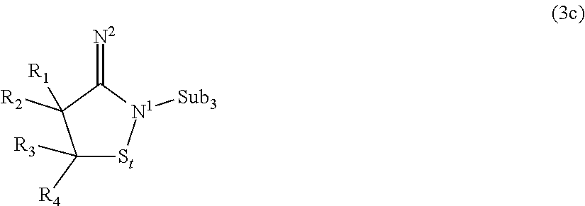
C1([R4])([R3])[St][N1]([Sub3])C(=[N2])C1([R2])[R1]
